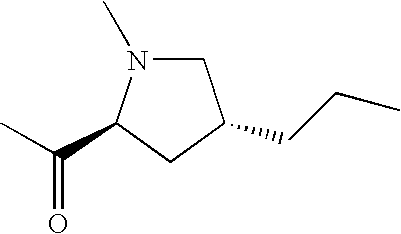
C1N(C)C(C(C)=O)CC1CCC
